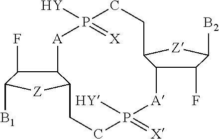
C12C(F)C([B1])[Z]C1CCP([HY])(=[X])[A]C1C(F)C([B2])[Z]C1CCP([Y])(=[X])[A]2
